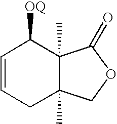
C1=CCC2(C)C(C)(C1[OQ])C(=O)OC2
